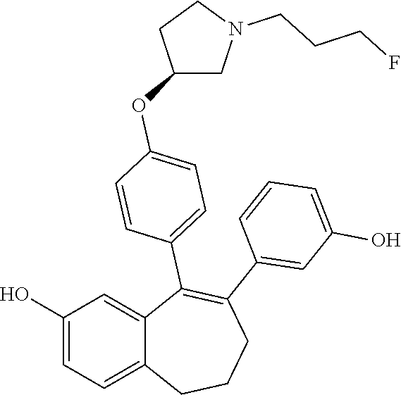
C1(O)=CC=C2C(=C1)C(C1=CC=C(OC3CN(CCCF)CC3)C=C1)=C(C1=CC(O)=CC=C1)CCC2
